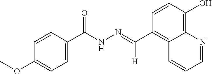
C12=C(O)C=CC(C(=NNC(C3=CC=C(OC)C=C3)=O)[H])=C1C=CC=N2
